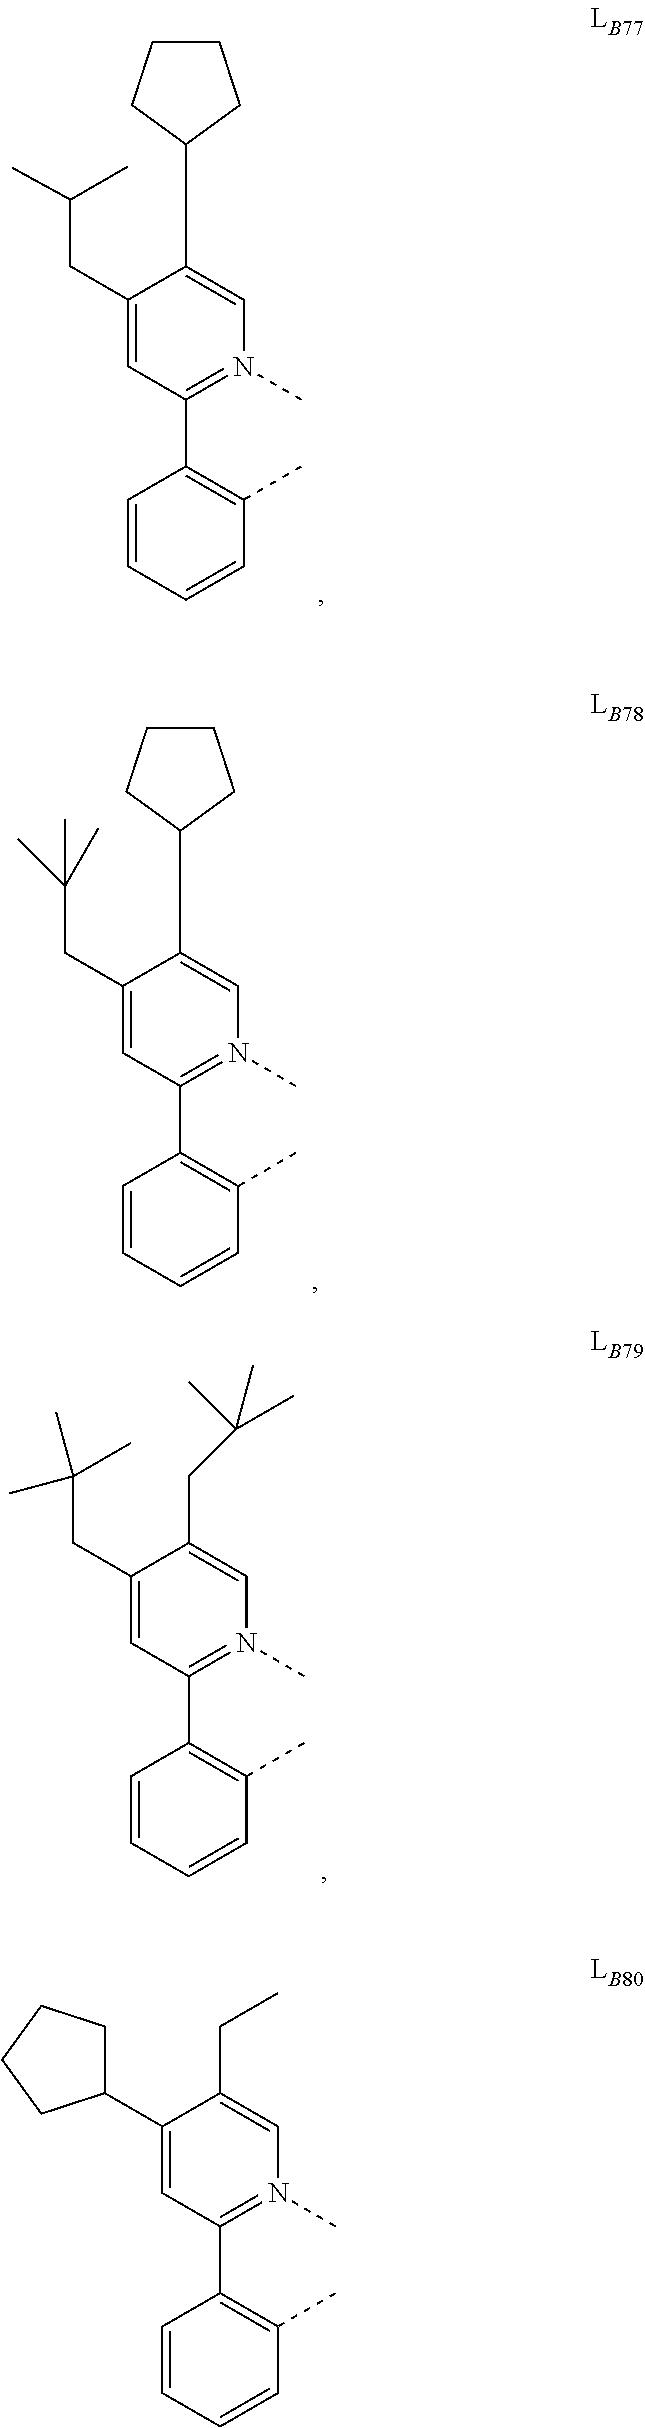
C1(CC(C)C)=CC(C2=C(C)C=CC=C2)=N(C)C=C1C1CCCC1.C1(CC(C)(C)C)=CC(C2=C(C)C=CC=C2)=N(C)C=C1C1CCCC1.C1(CC(C)(C)C)=CC(C2=C(C)C=CC=C2)=N(C)C=C1CC(C)(C)C.C1(C2CCCC2)=CC(C2=C(C)C=CC=C2)=N(C)C=C1CC
